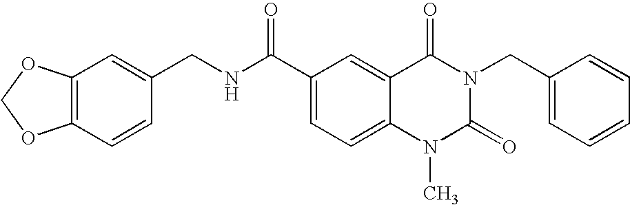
C12=C(C=CC(CNC(C3=CC=C4C(=C3)C(=O)N(CC3=CC=CC=C3)C(=O)N4C)=O)=C1)OCO2
